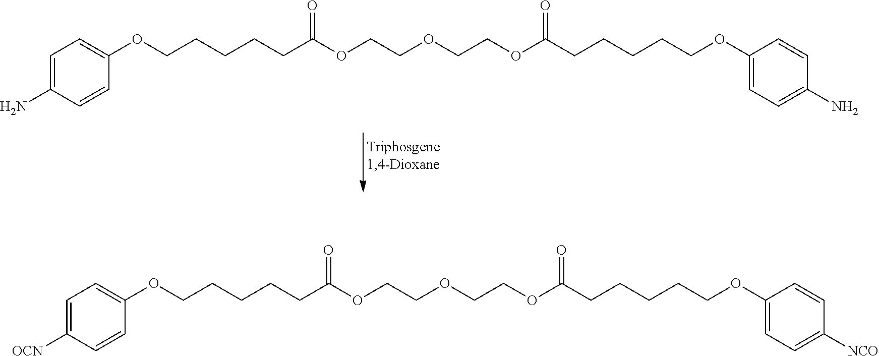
C(CCCCC(OCCOCCOC(CCCCCOC1=CC=C(N)C=C1)=O)=O)OC1=CC=C(N)C=C1.C(CCCCC(OCCOCCOC(CCCCCOC1=CC=C([NCO])C=C1)=O)=O)OC1=CC=C([OCN])C=C1
